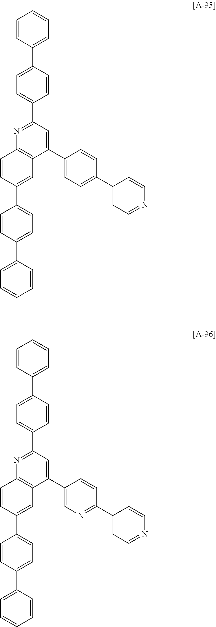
C1=CC(C2=CC=C(C3=CC=CC=C3)C=C2)=CC2=C1N=C(C1=CC=C(C3=CC=CC=C3)C=C1)C=C2C1=CC=C(C2=CC=NC=C2)C=C1.C1=CC(C2=CC=C(C3=CC=CC=C3)C=C2)=CC2=C1N=C(C1=CC=C(C3=CC=CC=C3)C=C1)C=C2C1=CN=C(C2=CC=NC=C2)C=C1
